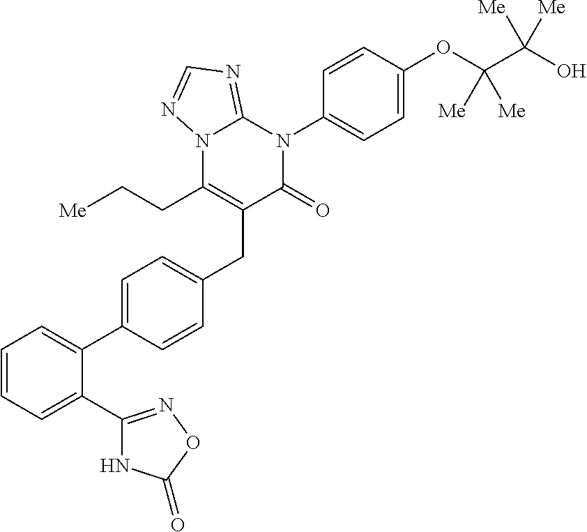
C1=CC=C(C2=NOC(=O)N2)C(C2=CC=C(CC3=C(CC[Me])N4C(=NC=N4)N(C4=CC=C(OC(C(O)([Me])[Me])([Me])[Me])C=C4)C3=O)C=C2)=C1
